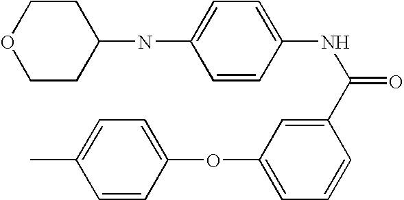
CC1=CC=C(OC2=CC=CC(C(NC3=CC=C(NC4CCOCC4)C=C3)=O)=C2)C=C1
